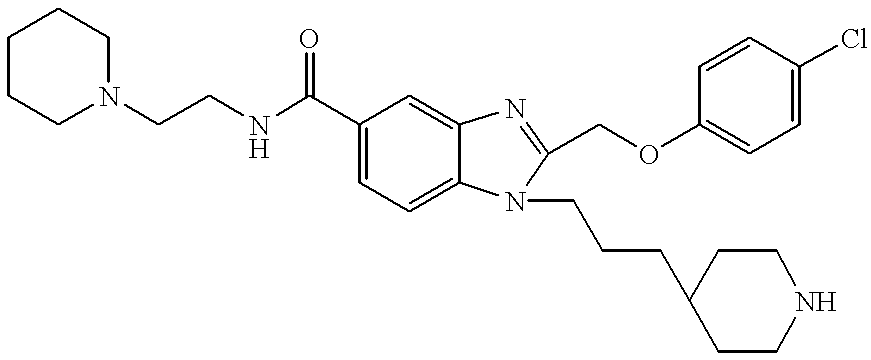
C1(C(NCCN2CCCCC2)=O)=CC=C2C(=C1)N=C(COC1=CC=C(Cl)C=C1)N2CCCC1CCNCC1
